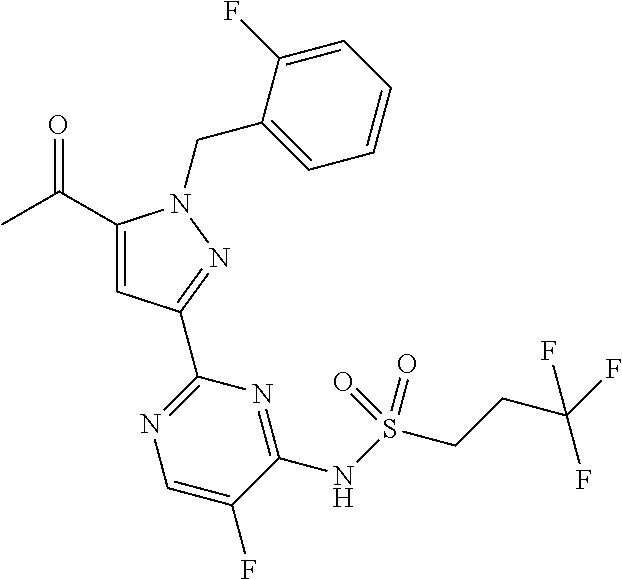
CC(=O)C1=CC(C2=NC=C(F)C(NS(=O)(CCC(F)(F)F)=O)=N2)=NN1CC1=CC=CC=C1F
